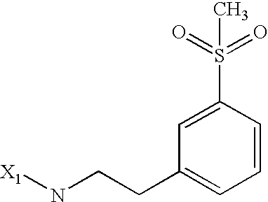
C1=C(S(=O)(=O)C)C=CC=C1CCN[X1]
